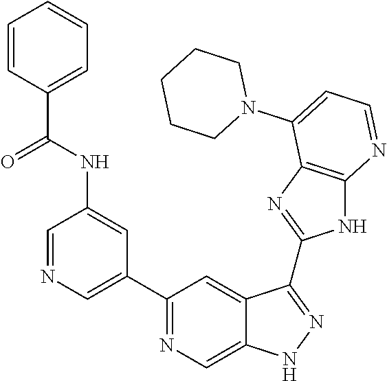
C1=NC=C(C2=NC=C3C(=C2)C(C2=NC4=C(N2)N=CC=C4N2CCCCC2)=NN3)C=C1NC(=O)C1=CC=CC=C1
